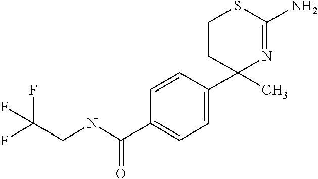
C1=C(C2(C)N=C(N)SCC2)C=CC(C(NCC(F)(F)F)=O)=C1
